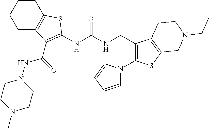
C1CC2=C(CC1)C(C(NN1CCN(C)CC1)=O)=C(NC(NCC1=C(N3C=CC=C3)SC3=C1CCN(CC)C3)=O)S2
